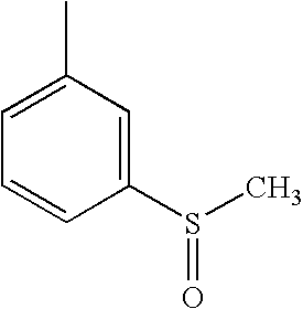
C1(C)=CC=CC(S(C)=O)=C1
